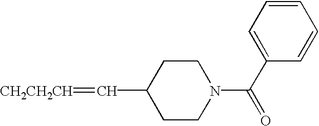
C1CN(C(C2=CC=CC=C2)=O)CCC1C=[CH2CH2CH]
